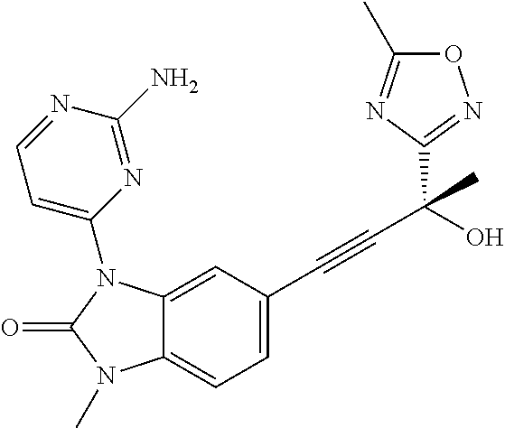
C12=CC=C(C#CC(C3=NOC(C)=N3)(O)C)C=C1N(C1=CC=NC(N)=N1)C(=O)N2C
